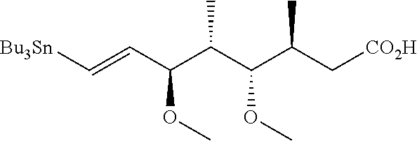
C(C(C(C(C(C[CO2H])C)OC)C)OC)=C[Bu3Sn]
